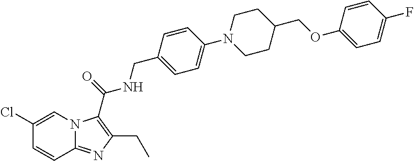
N12C(=NC(CC)=C1C(=O)NCC1=CC=C(N3CCC(COC4=CC=C(F)C=C4)CC3)C=C1)C=CC(Cl)=C2
